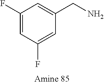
C1(F)=CC(CN)=CC(F)=C1
